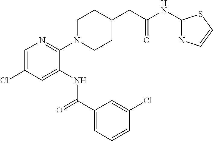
C1=C(Cl)C=C(NC(C2=CC=CC(Cl)=C2)=O)C(N2CCC(CC(=O)NC3=NC=CS3)CC2)=N1
